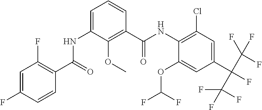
C1=C(F)C=CC(C(=O)NC2=CC=CC(C(NC3=C(Cl)C=C(C(C(F)(F)F)(C(F)(F)F)F)C=C3OC(F)F)=O)=C2OC)=C1F
